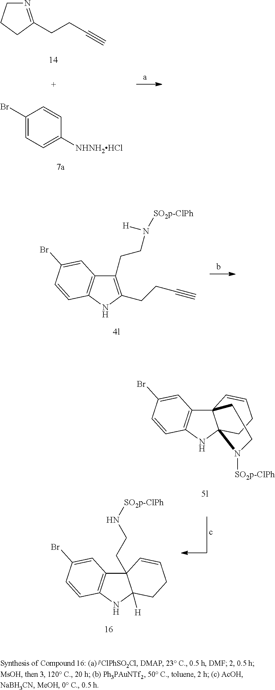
N1=C(CCC#C)CCC1.C1(Br)=CC=C([NHNH2HCl])C=C1.C1(CCN([H])[SO2p-ClPh])=C(CCC#C)NC2=C1C=C(Br)C=C2.C12(CCN[SO2p-ClPh])C3=C(NC1([H])CCC=C2)C=CC(Br)=C3.C123C4=C(NC1(CCC=C2)N([SO2p-ClPh])CC3)C=CC(Br)=C4
